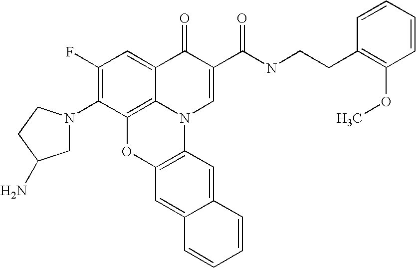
C1(F)=C(N2CC(N)CC2)C2=C3C(=C1)C(=O)C(C(NCCC1=C(OC)C=CC=C1)=O)=CN3C1=C(O2)C=C2C(=C1)C=CC=C2
